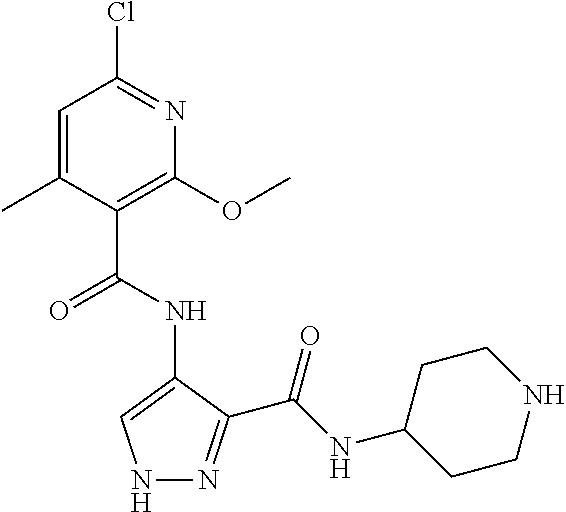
N1N=C(C(NC2CCNCC2)=O)C(NC(=O)C2=C(OC)N=C(Cl)C=C2C)=C1
